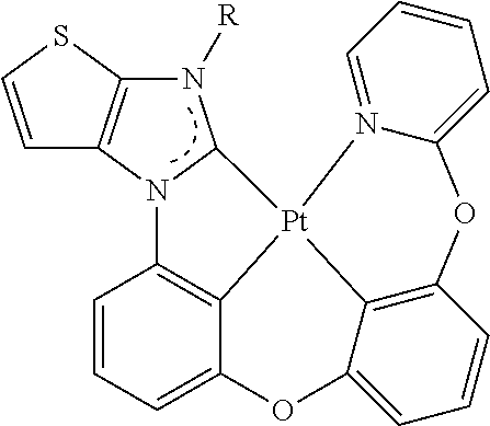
C1=CC=C2C3=C1N1C(N([R])C4=C1C=CS4)[Pt]31C3=C(C=CC=C3O2)OC2=CC=CC=N12
